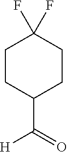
C1CC(C(=O)[H])CCC1(F)F
